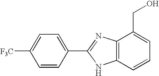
C1=CC(C2=NC3=C(N2)C=CC=C3CO)=CC=C1[F3C]
